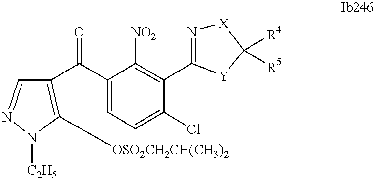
C1([OSO2CH2CH(CH3)2])=C(C(C2=CC=C(Cl)C(C3=N[X]C([R4])([R5])[Y]3)=C2[NO2])=O)C=NN1[C2H5]
